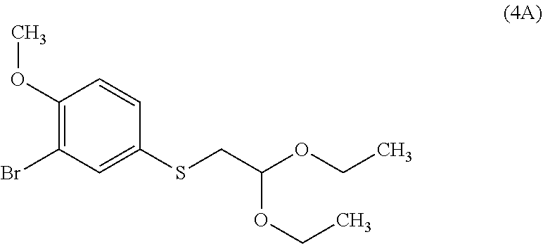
C1(OC)=C(Br)C=C(SCC(OCC)OCC)C=C1
